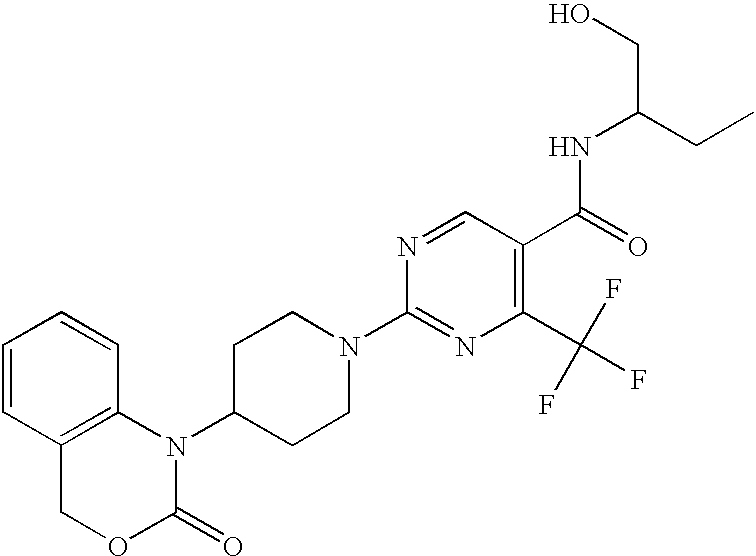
C1=CC2=C(C=C1)N(C1CCN(C3=NC(C(F)(F)F)=C(C(=O)NC(CC)CO)C=N3)CC1)C(=O)OC2
